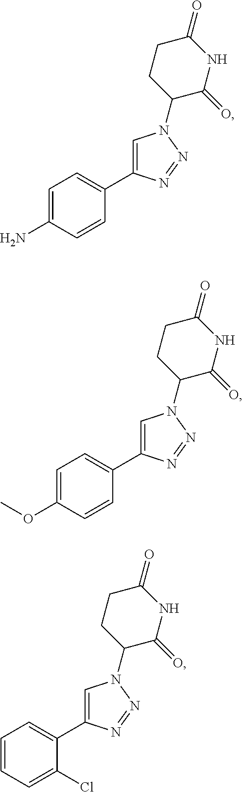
C1=C(C2=CC=C(N)C=C2)N=NN1C1CCC(=O)NC1=O.C1=C(C2=CC=C(OC)C=C2)N=NN1C1CCC(=O)NC1=O.C1=C(C2=CC=CC=C2Cl)N=NN1C1CCC(=O)NC1=O
